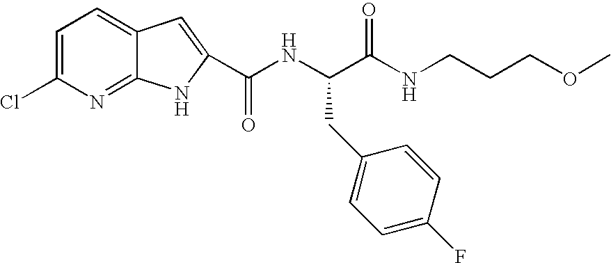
C1=C(Cl)N=C2C(=C1)C=C(C(NC(C(=O)NCCCOC)CC1=CC=C(F)C=C1)=O)N2
